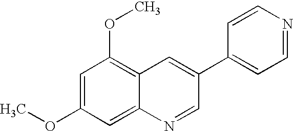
C1=C(OC)C=C2C(=C1OC)C=C(C1=CC=NC=C1)C=N2
